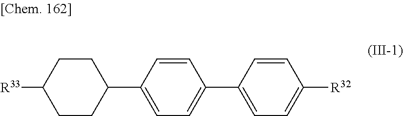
C1CC(C2=CC=C(C3=CC=C([R32])C=C3)C=C2)CCC1[R33]
